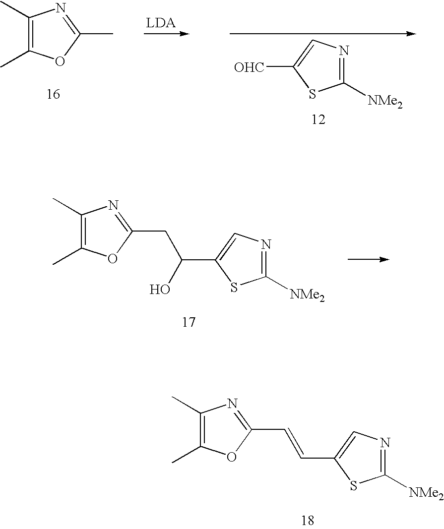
C1([NMe2])=NC=C([OHC])S1.C1(C)=C(C)OC(C)=N1.C1(C)=C(C)OC(CC(O)C2=CN=C([NMe2])S2)=N1.C1(C)=C(C)OC(C=CC2=CN=C([NMe2])S2)=N1
